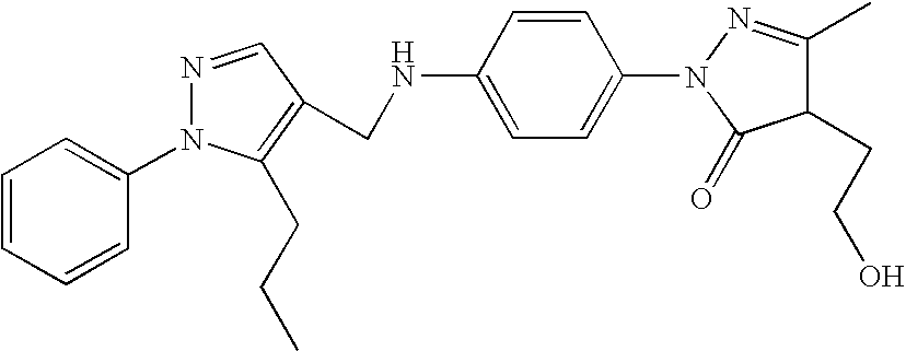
C1=CC=CC(N2N=CC(CNC3=CC=C(N4C(=O)C(CCO)C(C)=N4)C=C3)=C2CCC)=C1
